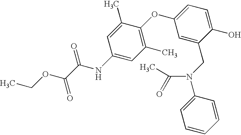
C1(NC(C(OCC)=O)=O)=CC(C)=C(OC2=CC=C(O)C(CN(C3=CC=CC=C3)C(C)=O)=C2)C(C)=C1
